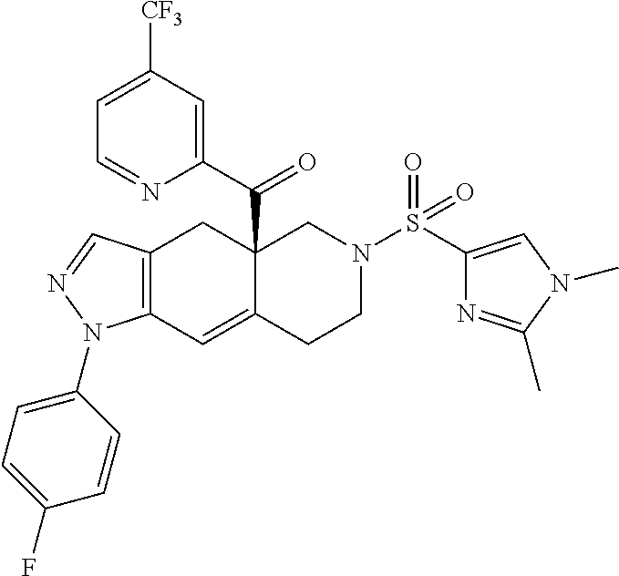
C12=C(C=C3C(C(C4=CC([CF3])=CC=N4)=O)(C1)CN(S(C1=CN(C)C(C)=N1)(=O)=O)CC3)N(C1=CC=C(F)C=C1)N=C2
